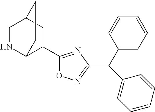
N1C2C(C3=NC(C(C4=CC=CC=C4)C4=CC=CC=C4)=NO3)CC(C1)CC2
